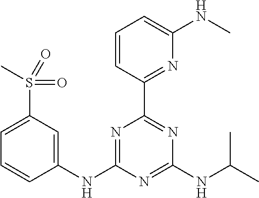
C1=CC(C2=NC(NC(C)C)=NC(NC3=CC(S(C)(=O)=O)=CC=C3)=N2)=NC(NC)=C1
